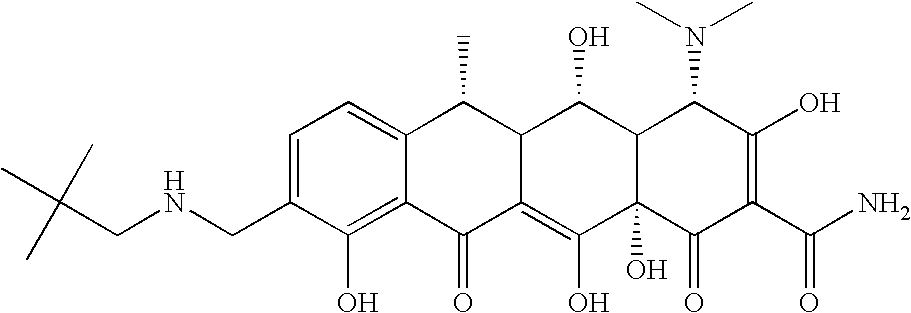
C1(CNCC(C)(C)C)=CC=C2C(=C1O)C(=O)C1=C(O)C3(O)C(C(O)C1C2C)C(N(C)C)C(O)=C(C(N)=O)C3=O
